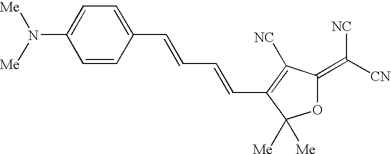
C1=CC(C=CC=CC2=C([NC])C(=C([CN])[NC])OC2([Me])[Me])=CC=C1N([Me])[Me]
